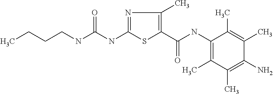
CCCCNC(NC1=NC(C)=C(C(NC2=C(C)C(C)=C(N)C(C)=C2C)=O)S1)=O
